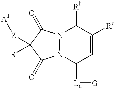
N12N(C([Ln][G])C=C([Rc])C1[Rb])C(=O)C([Z][A1])([R])C2=O
